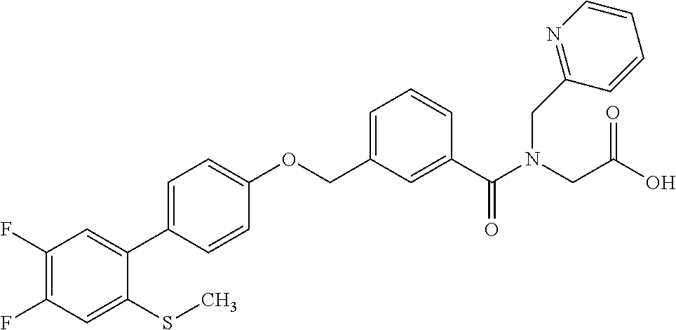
C1(F)=C(F)C=C(SC)C(C2=CC=C(OCC3=CC=CC(C(N(CC(O)=O)CC4=NC=CC=C4)=O)=C3)C=C2)=C1
